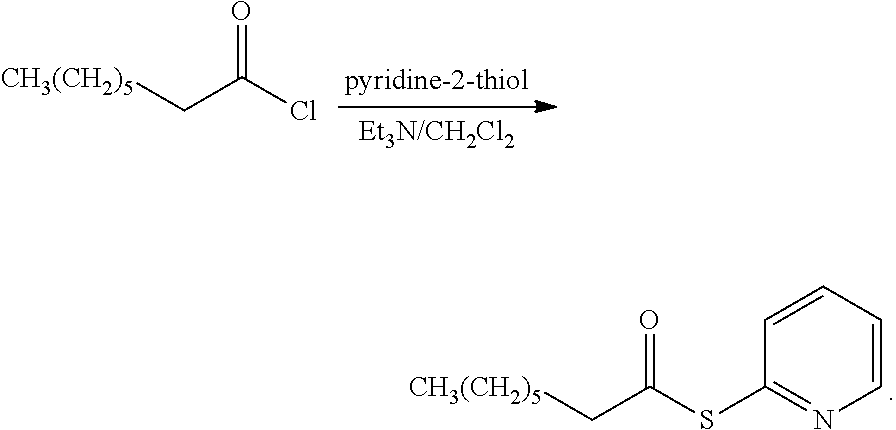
[CH3(CH2)5]CC(SC1=NC=CC=C1)=O.[CH3(CH2)5]CC(Cl)=O
